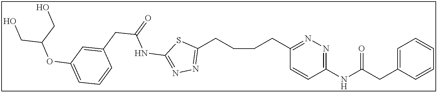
C1(CCCCC2=NN=C(NC(CC3=CC(OC(CO)CO)=CC=C3)=O)S2)=NN=C(NC(CC2=CC=CC=C2)=O)C=C1
